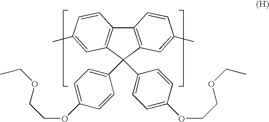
C12=C(C(C3=CC=C(OCCOCC)C=C3)(C3=CC=C(OCCOCC)C=C3)C3=C1C=CC(C)=C3)C=C(C)C=C2
